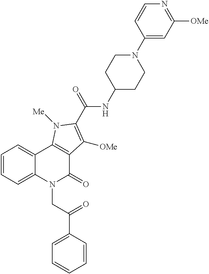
C12=CC=CC=C1C1=C(C(=O)N2CC(C2=CC=CC=C2)=O)C([OMe])=C(C(=O)NC2CCN(C3=CC([OMe])=NC=C3)CC2)N1[Me]
